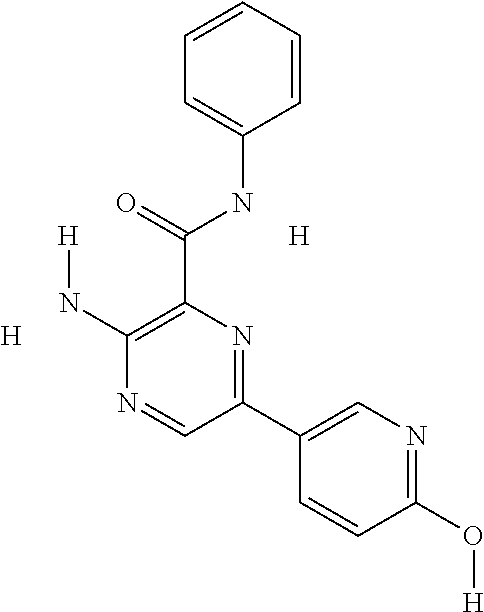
[H].[H].C1=CC=CC(NC(C2=C(N[H])N=CC(C3=CN=C(O[H])C=C3)=N2)=O)=C1
